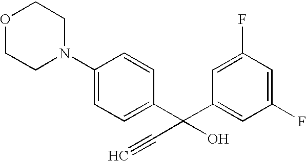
C1(N2CCOCC2)=CC=C(C(C2=CC(F)=CC(F)=C2)(C#C)O)C=C1
